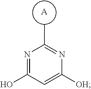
N1=C(O)C=C([OH])N=C1C.[A]
